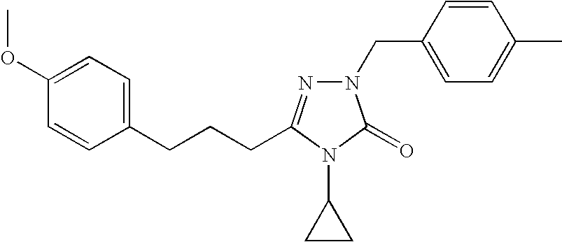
C1(OC)=CC=C(CCCC2=NN(CC3=CC=C(C)C=C3)C(=O)N2C2CC2)C=C1
